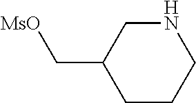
C(C1CCCNC1)[MsO]
